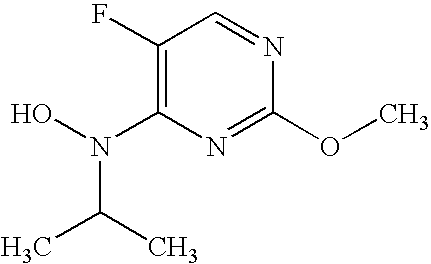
C(N(C1=C(F)C=NC(OC)=N1)O)(C)C
